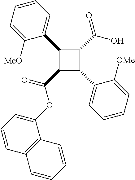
C1=CC=C([MeO])C(C2C(C(=O)OC3=CC=CC4=C3C=CC=C4)C(C3=CC=CC=C3[OMe])C2C(O)=O)=C1
